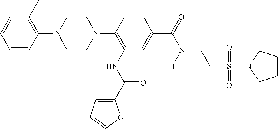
C1=CC=CC(N2CCN(C3=C(NC(=O)C4=CC=CO4)C=C(C(N(CCS(=O)(=O)N4CCCC4)[H])=O)C=C3)CC2)=C1C
